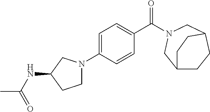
C1=C(N2CCC(NC(C)=O)C2)C=CC(C(=O)N2CC3CCC(C2)CC3)=C1
